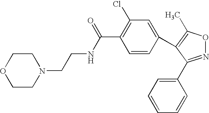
N1=C(C2=CC=CC=C2)C(C2=CC(Cl)=C(C(NCCN3CCOCC3)=O)C=C2)=C(C)O1
